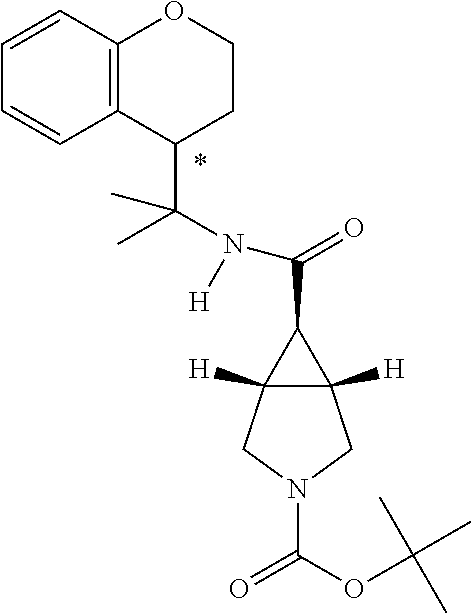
C(=O)(C1C2([H])C1([H])CN(C(=O)OC(C)(C)C)C2)N(C(C)(C1C2=C(OCC1)C=CC=C2)C)[H]
